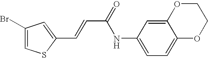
C1(Br)=CSC(C=CC(=O)NC2=CC=C3C(=C2)OCCO3)=C1
